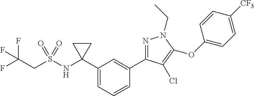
FC(CS(NC1(C2=CC=CC(C3=NN(CC)C(OC4=CC=C([CF3])C=C4)=C3Cl)=C2)CC1)(=O)=O)(F)F
